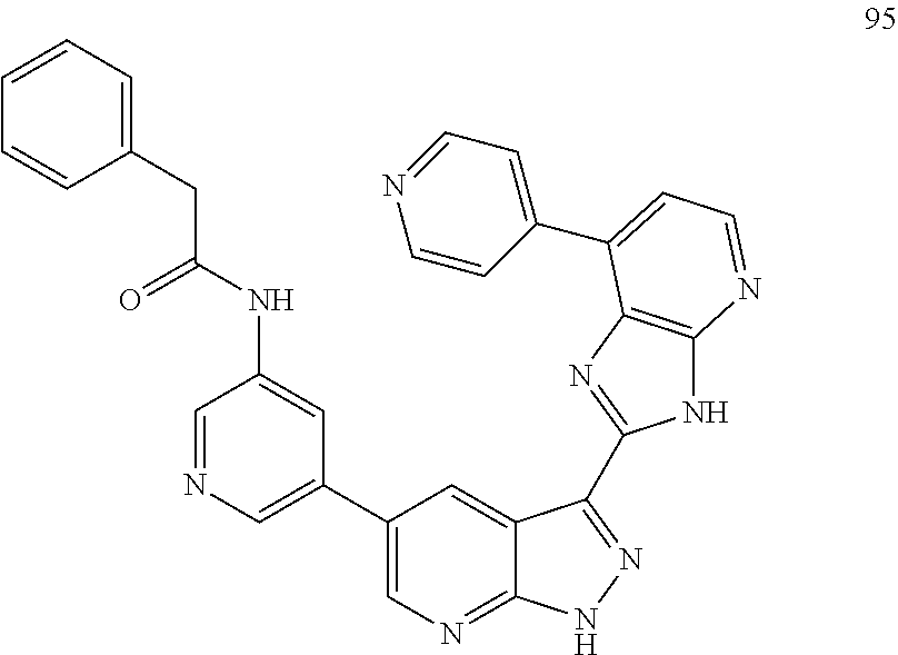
C1=NC=C(C2=CN=C3C(=C2)C(C2=NC4=C(N2)N=CC=C4C2=CC=NC=C2)=NN3)C=C1NC(CC1=CC=CC=C1)=O
